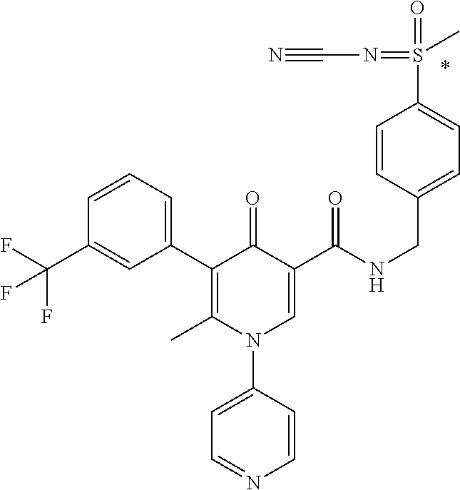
C1(C2=C(C)N(C3=CC=NC=C3)C=C(C(NCC3=CC=C(S(=O)(=NC#N)C)C=C3)=O)C2=O)=CC=CC(C(F)(F)F)=C1
